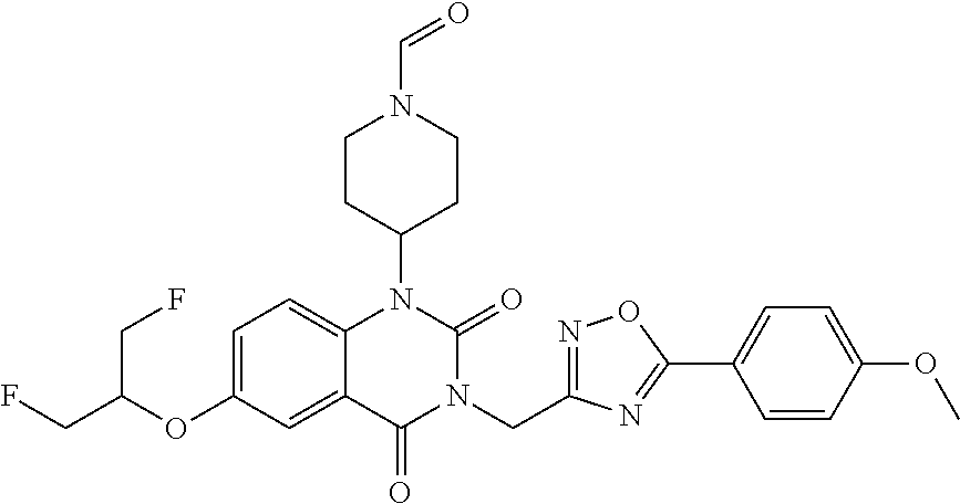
C1=C(OC(CF)CF)C=C2C(=C1)N(C1CCN(C=O)CC1)C(=O)N(CC1=NOC(C3=CC=C(OC)C=C3)=N1)C2=O
